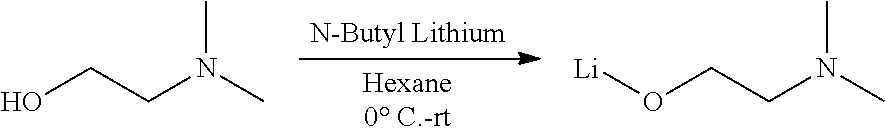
OCCN(C)C.O(CCN(C)C)[Li]
